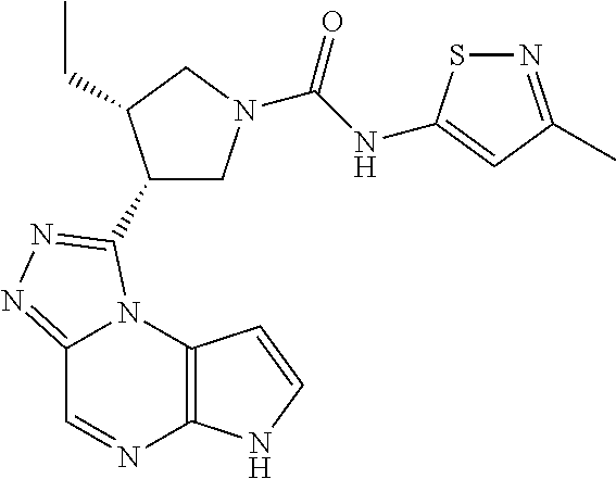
C12=NN=C(C3CN(C(NC4=CC(C)=NS4)=O)CC3CC)N1C1=C(N=C2)NC=C1
